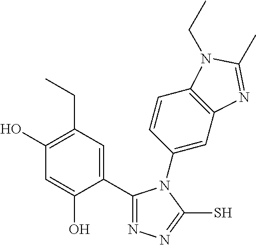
C1(C2=CC(CC)=C(O)C=C2O)=NN=C(S)N1C1=CC2=C(C=C1)N(CC)C(C)=N2
